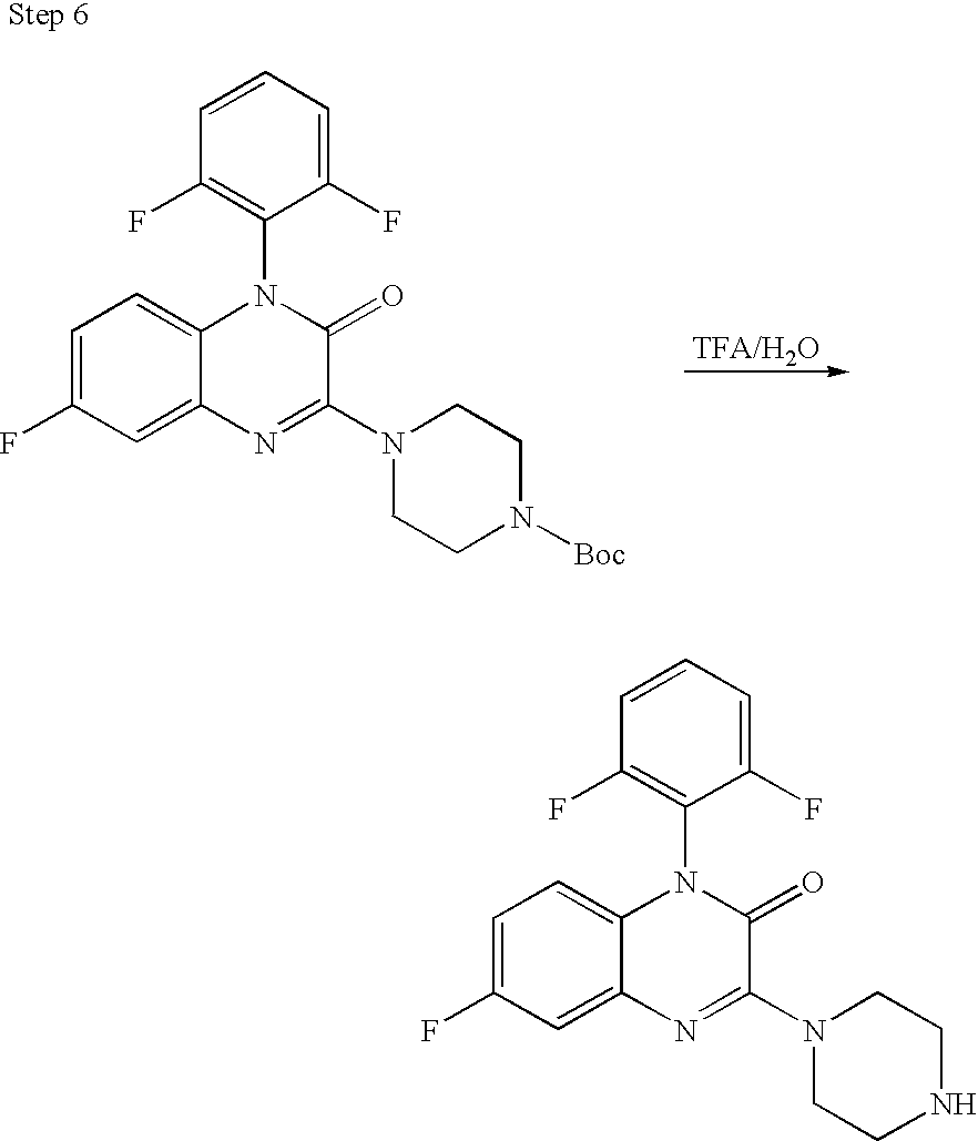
[TFA/H2O].C1=C(F)C=C2C(=C1)N(C1=C(F)C=CC=C1F)C(=O)C(N1CCN([Boc])CC1)=N2.C1=C(F)C=C2C(=C1)N(C1=C(F)C=CC=C1F)C(=O)C(N1CCNCC1)=N2
